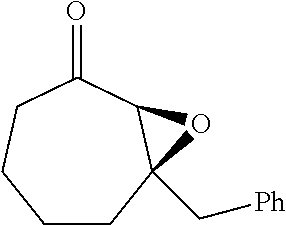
C1CC2(C[Ph])C(C(=O)CC1)O2
